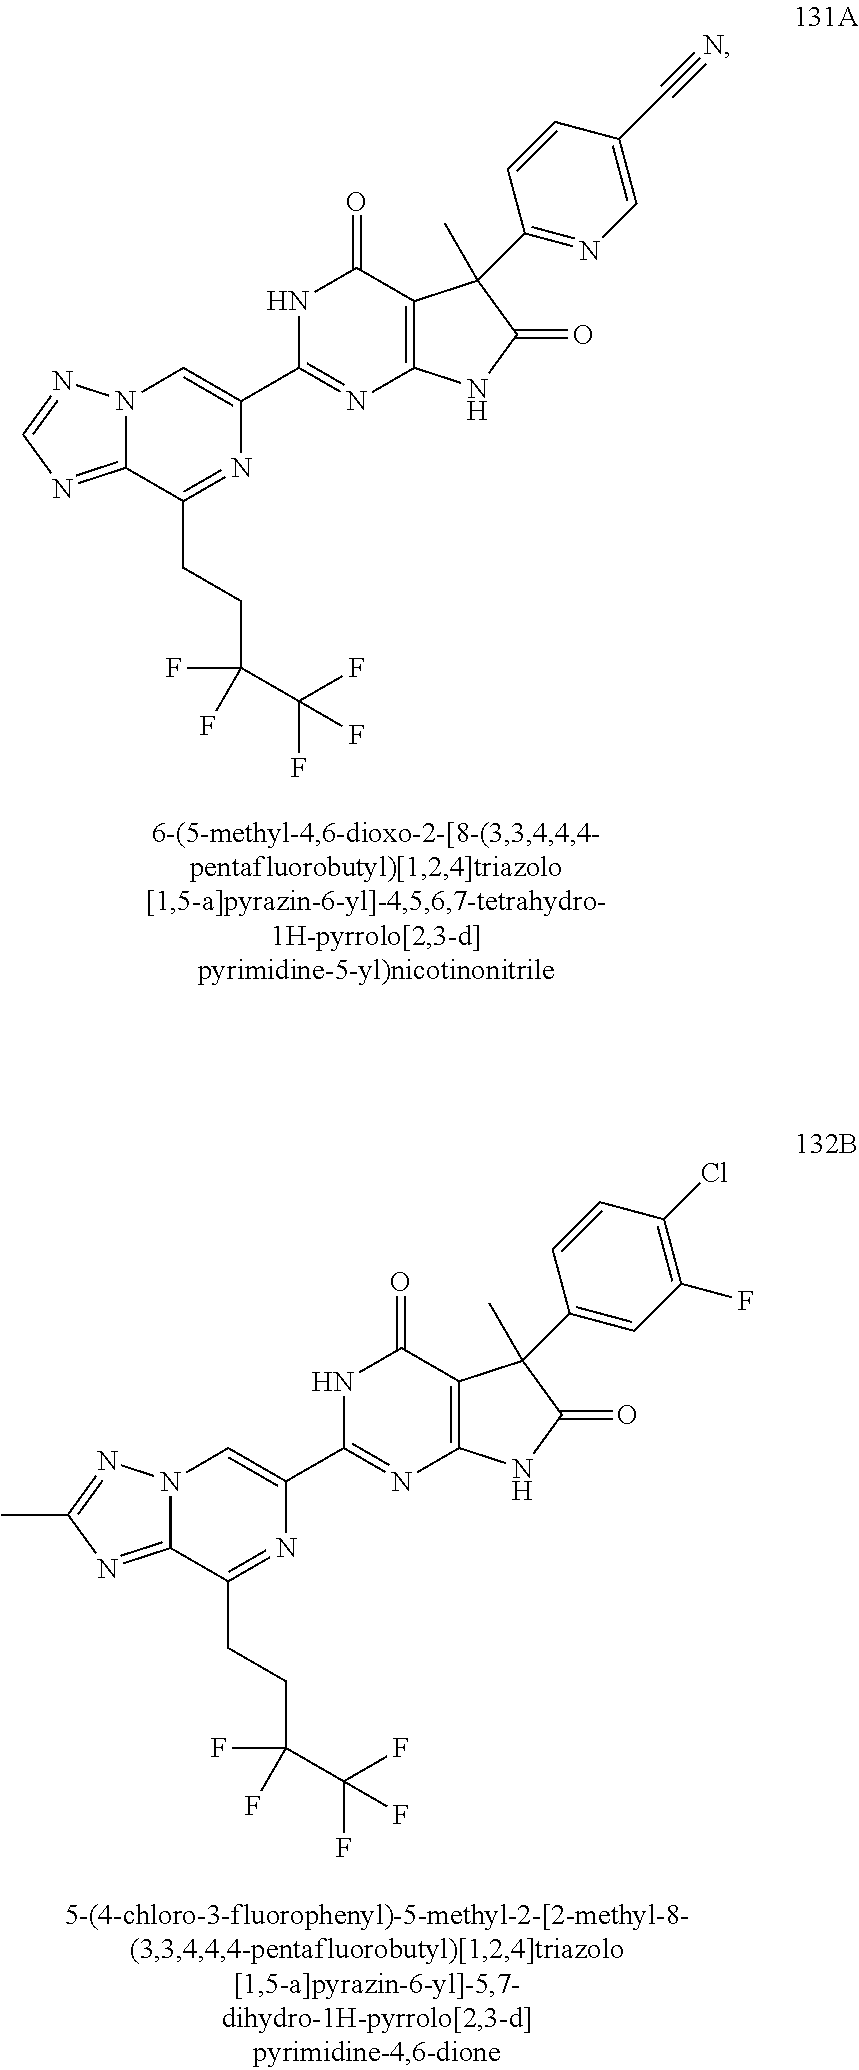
C12=NC=NN1C=C(C1=NC3=C(C(=O)N1)C(C1=NC=C(C#N)C=C1)(C)C(=O)N3)N=C2CCC(C(F)(F)F)(F)F.C12=NC(C)=NN1C=C(C1=NC3=C(C(=O)N1)C(C1=CC(F)=C(Cl)C=C1)(C)C(=O)N3)N=C2CCC(C(F)(F)F)(F)F
